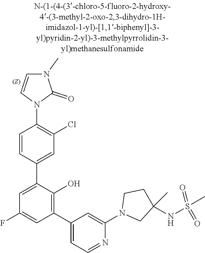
S(=O)(=O)(NC1(C)CN(C2=CC(C3=C(O)C(C4=CC(Cl)=C(N5C=CN(C)C5=O)C=C4)=CC(F)=C3)=CC=N2)CC1)C
